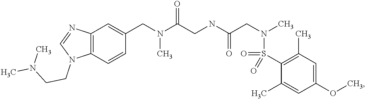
C1(CN(C(CNC(CN(C)S(=O)(C2=C(C)C=C(OC)C=C2C)=O)=O)=O)C)=CC2=C(C=C1)N(CCN(C)C)C=N2
